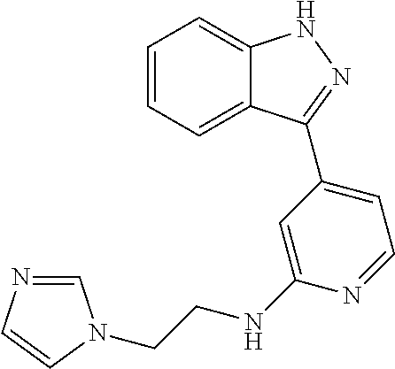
C1=CC=C2C(=C1)NN=C2C1=CC=NC(NCCN2C=NC=C2)=C1
